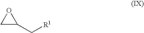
C1C(C[R1])O1
